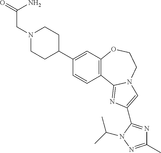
C1(C2CCN(CC(N)=O)CC2)=CC2=C(C=C1)C1=NC(C3=NC(C)=NN3C(C)C)=CN1CCO2
